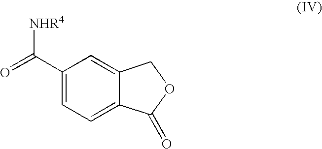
C1(C(=O)[NHR4])=CC=C2C(=C1)COC2=O
